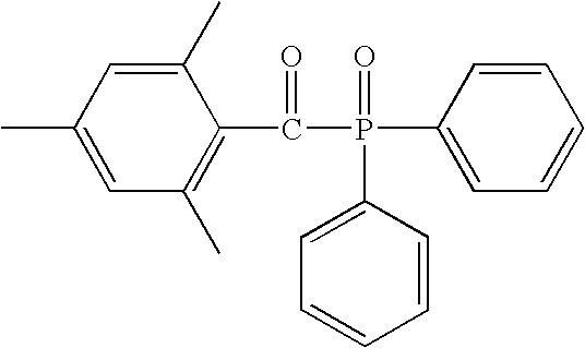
CC1=CC(C)=C(C(P(C2=CC=CC=C2)(C2=CC=CC=C2)=O)=O)C(C)=C1
